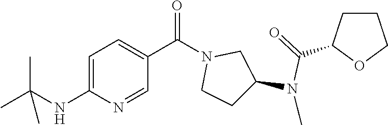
C1=C(NC(C)(C)C)N=CC(C(N2CCC(N(C)C(=O)C3CCCO3)C2)=O)=C1
